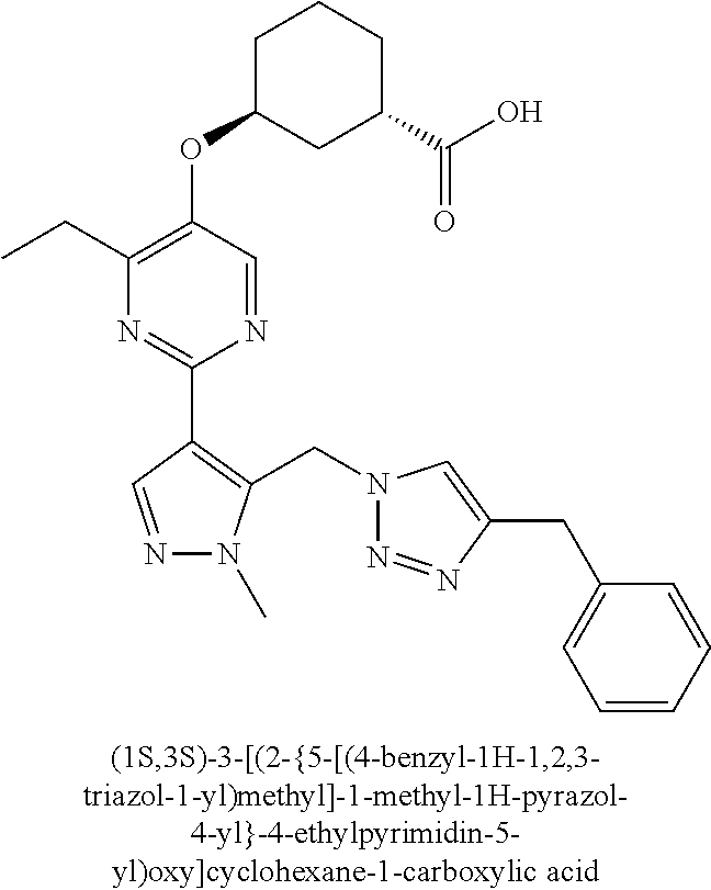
N1=CC(C2=NC(CC)=C(OC3CC(C(O)=O)CCC3)C=N2)=C(CN2N=NC(CC3=CC=CC=C3)=C2)N1C
